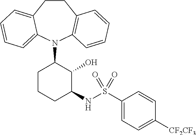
C1CC2=CC=CC=C2N(C2CCCC(NS(C3=CC=C([CF2CF3])C=C3)(=O)=O)C2O)C2=C1C=CC=C2
